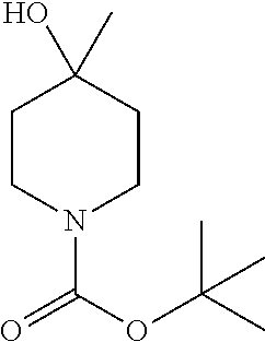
N1(C(OC(C)(C)C)=O)CCC(O)(C)CC1
